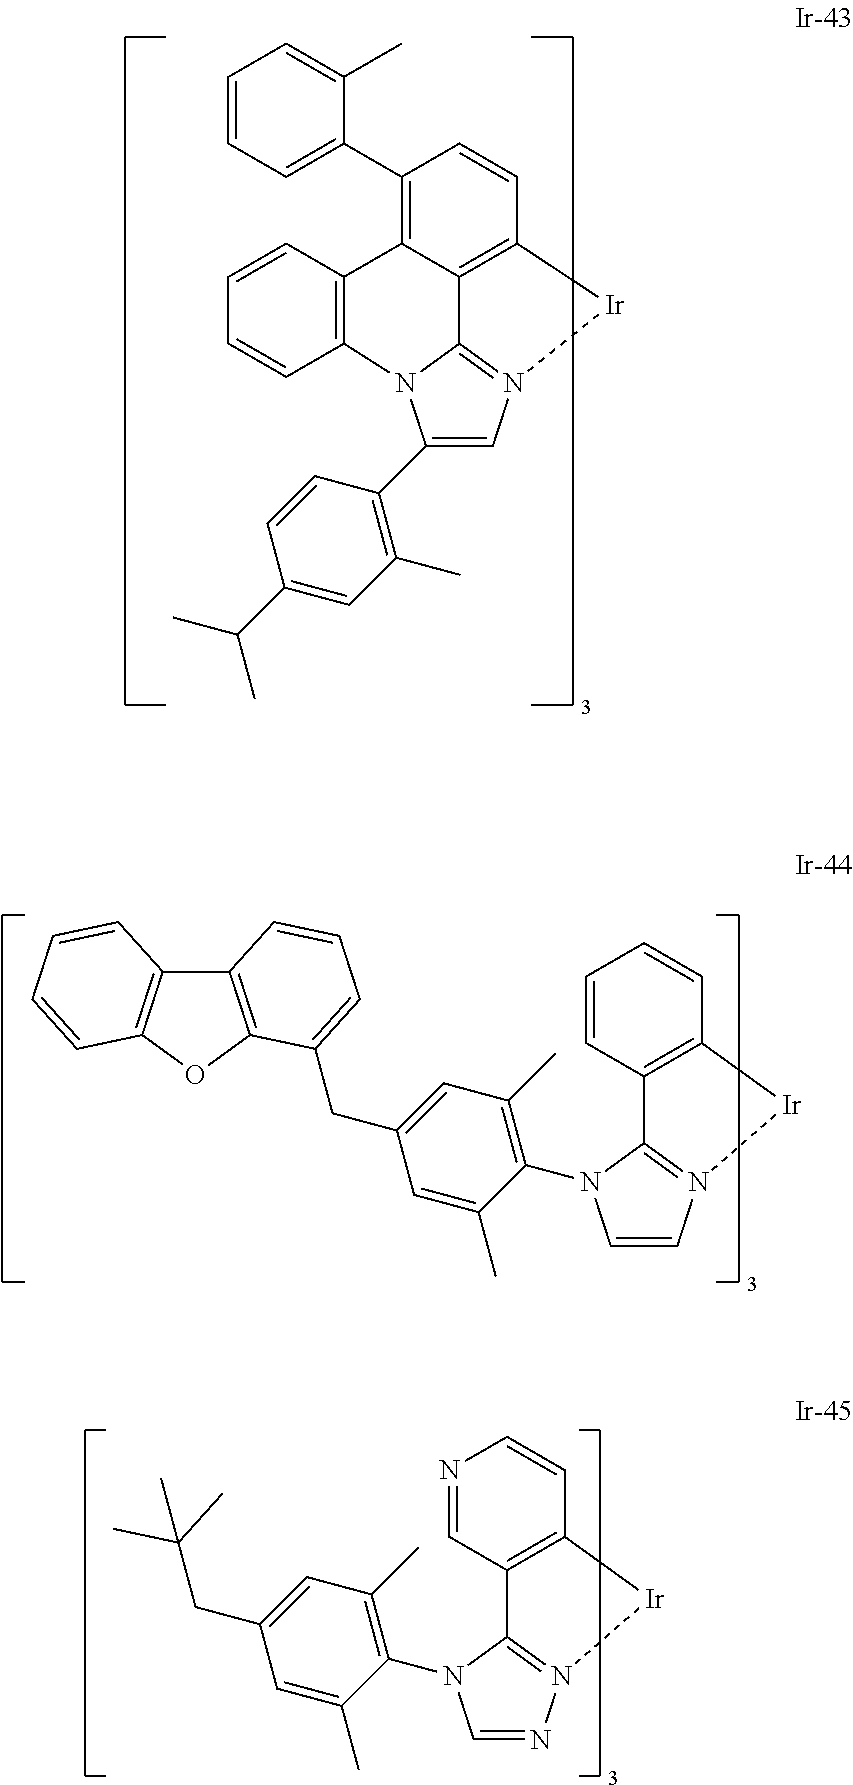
C1(C2=CC=CC=C2C)=C2C3=C(C=C1)[Ir]N1=C3N(C(C3=C(C)C=C(C(C)C)C=C3)=C1)C1=C2C=CC=C1.C1=CC2=C(C=C1)[Ir]N1=C2N(C2=C(C)C=C(CC3=CC=CC4=C3OC3=C4C=CC=C3)C=C2C)C=C1.N1=CC2=C(C=C1)[Ir]N1=C2N(C2=C(C)C=C(CC(C)(C)C)C=C2C)C=N1
